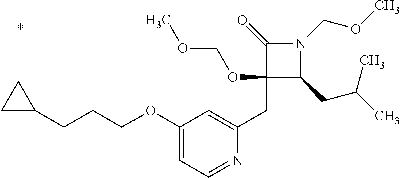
C1(CC2=CC(OCCCC3CC3)=CC=N2)(OCOC)C(CC(C)C)N(COC)C1=O
